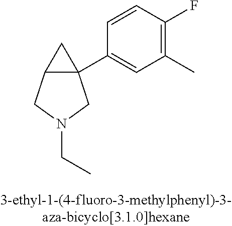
C12C(C3=CC(C)=C(F)C=C3)(C1)CN(CC)C2
